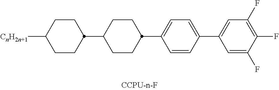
C1([CnH2n+1])CCC(C2CCC(C3=CC=C(C4=CC(F)=C(F)C(F)=C4)C=C3)CC2)CC1
